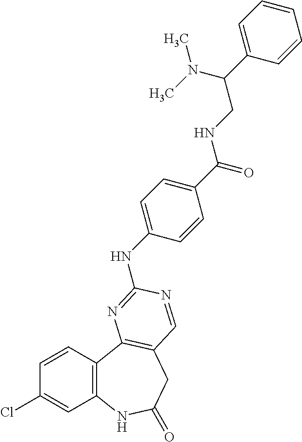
C1=CC2=C(C=C1Cl)NC(=O)CC1=C2N=C(NC2=CC=C(C(NCC(C3=CC=CC=C3)N(C)C)=O)C=C2)N=C1
